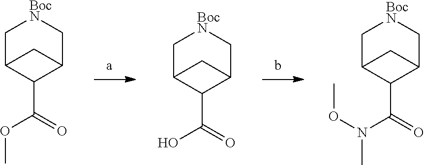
C1C2C(C(OC)=O)C(C[BocN]1)C2.C1C2C(C(O)=O)C(C[BocN]1)C2.C1C2C(C(N(OC)C)=O)C(C[BocN]1)C2
